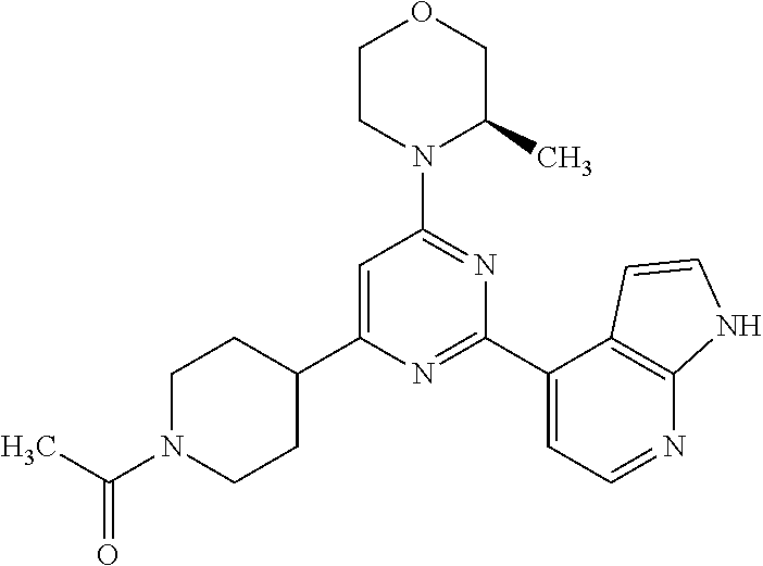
C1=C(C2CCN(C(C)=O)CC2)N=C(C2=CC=NC3=C2C=CN3)N=C1N1C(C)COCC1
